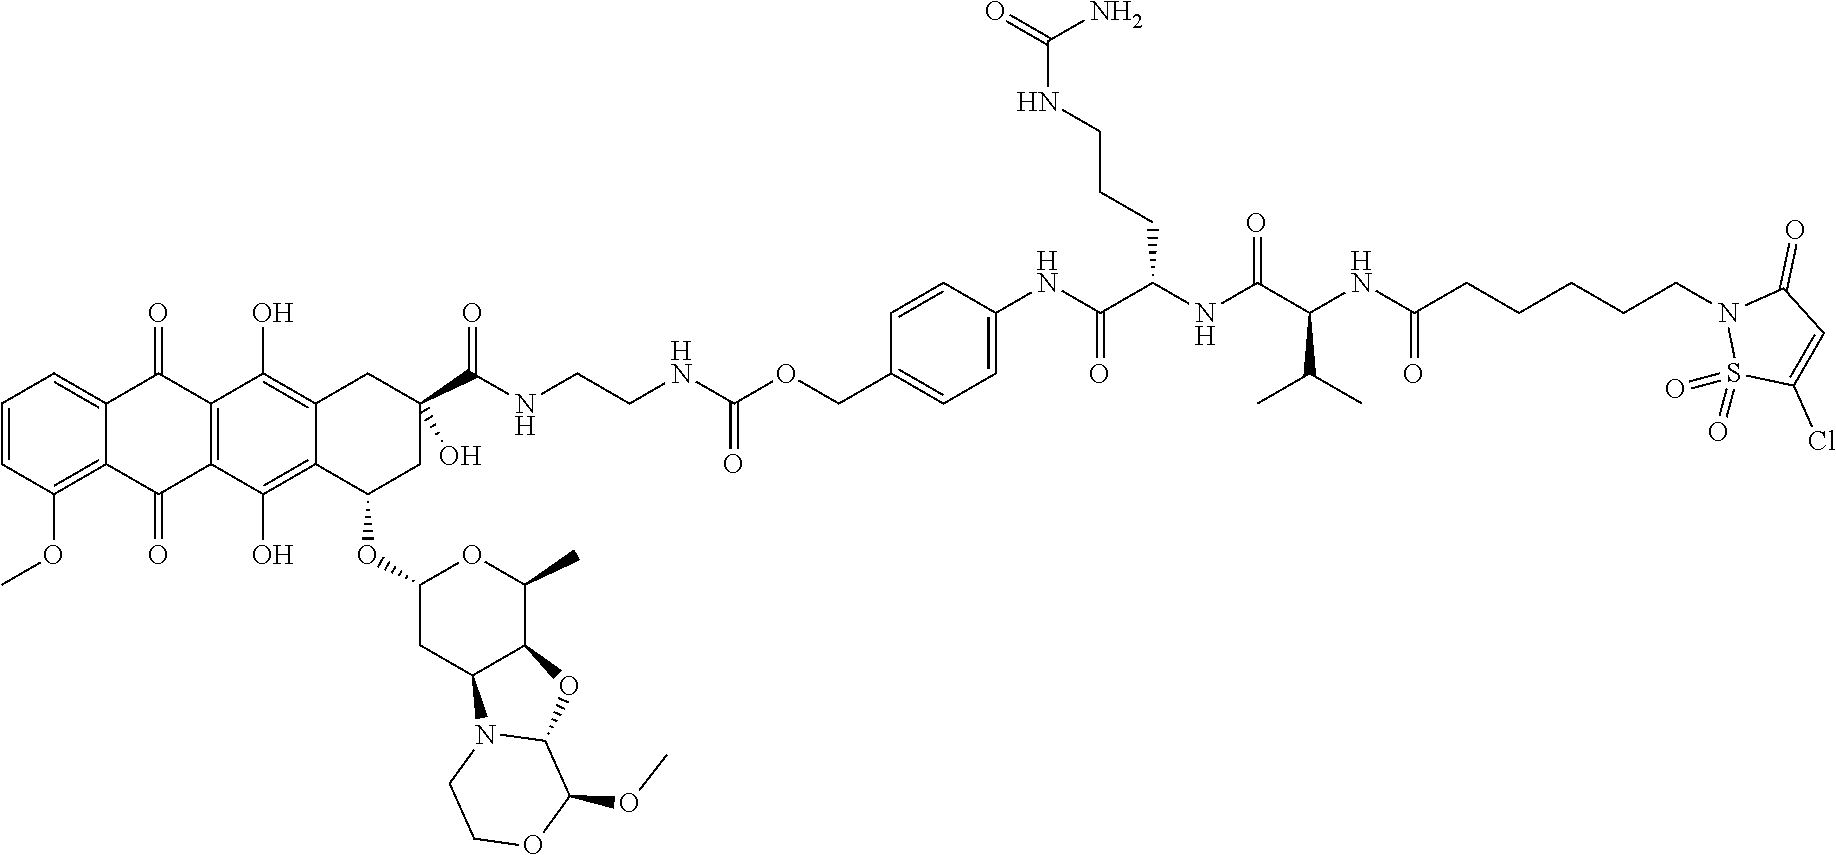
C1=CC(OC)=C2C(=C1)C(=O)C1=C(C2=O)C(O)=C2C(=C1O)CC(C(NCCNC(OCC1=CC=C(NC(C(NC(C(NC(CCCCCN3S(=O)(=O)C(Cl)=CC3=O)=O)C(C)C)=O)CCCNC(=O)N)=O)C=C1)=O)=O)(O)CC2OC1CC2C(C(C)O1)OC1N2CCOC1OC
